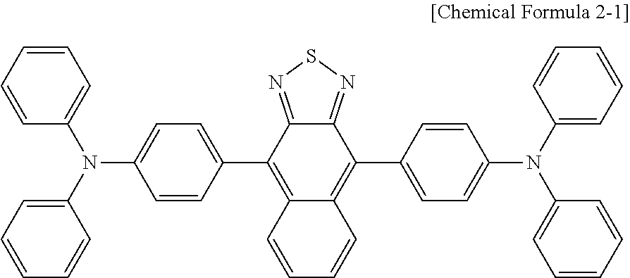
C1=CC=CC2=C(C3=CC=C(N(C4=CC=CC=C4)C4=CC=CC=C4)C=C3)C3=NSN=C3C(C3=CC=C(N(C4=CC=CC=C4)C4=CC=CC=C4)C=C3)=C12
